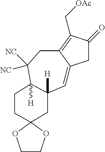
C1C(=O)C(C[OAc])=C2C1=CC1([H])C([H])(C([NC])([NC])C2)CCC2(C1)OCCO2
